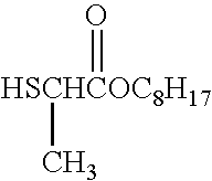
[HSCHCOC8H17](C)=O
